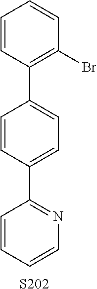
C1=CC=CN=C1C1=CC=C(C2=C(Br)C=CC=C2)C=C1.[S202]
